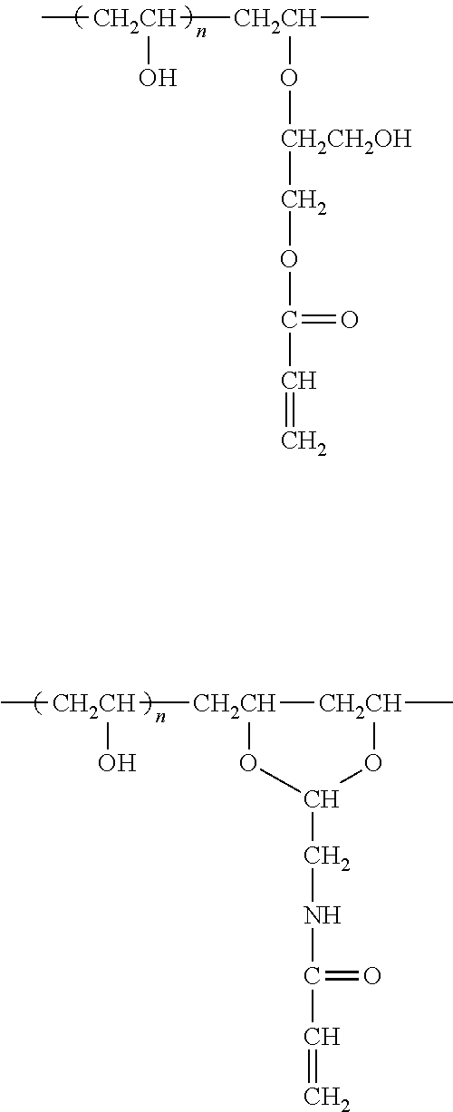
C[CH2CH]([CH2CH](C)O[CH2CH2OH]COC(=O)C=C)O.C[CH2CH]([CH2CH]1[CH2CH](C)OC(CNC(=O)C=C)O1)O
